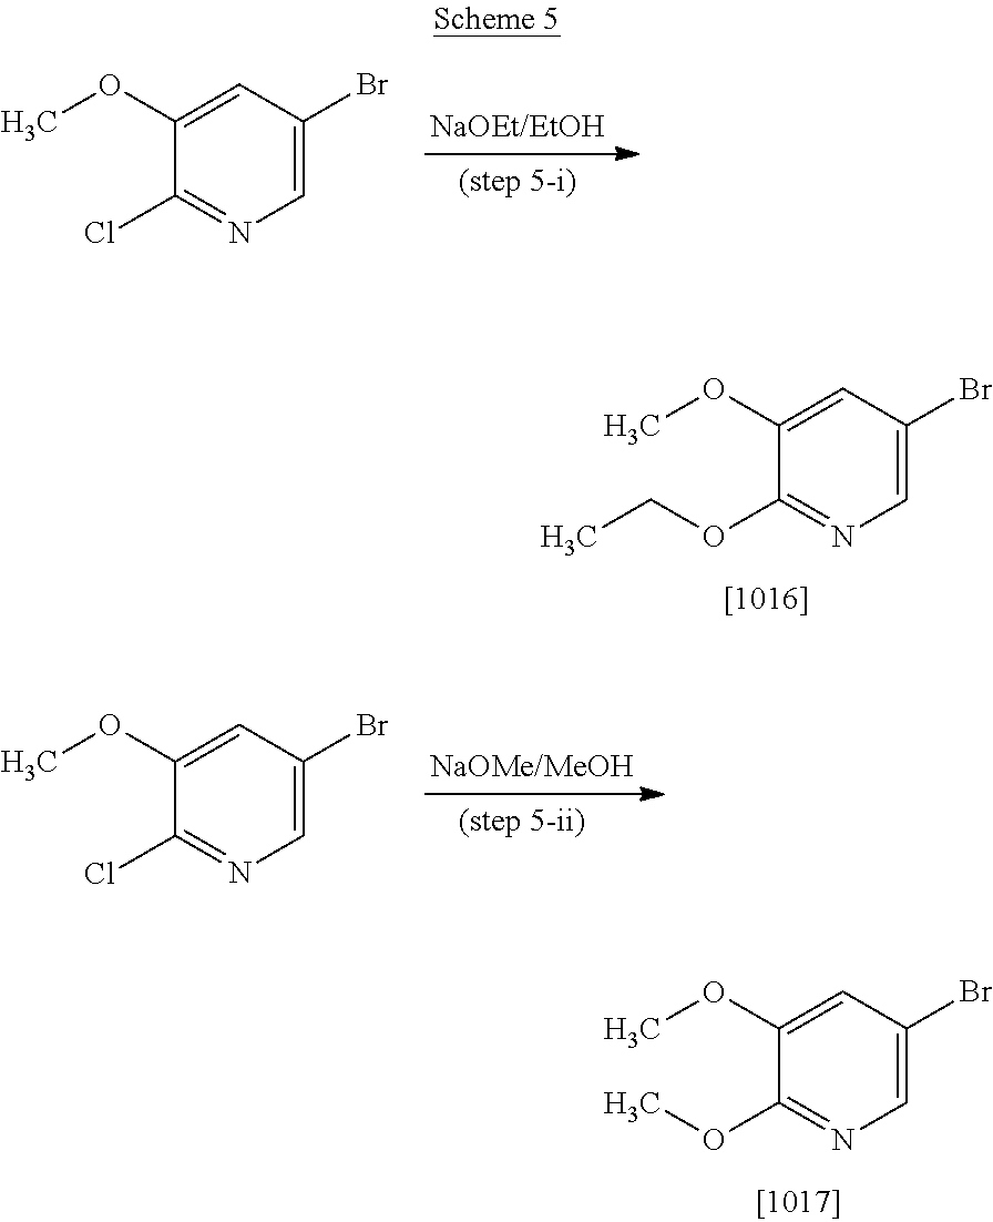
C1(OC)=CC(Br)=CN=C1Cl.C1(OC)=CC(Br)=CN=C1OCC.C1(OC)=CC(Br)=CN=C1Cl.C1(OC)=CC(Br)=CN=C1OC
